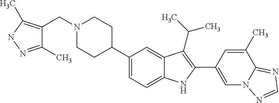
C1(C2CCN(CC3=C(C)NN=C3C)CC2)=CC=C2C(=C1)C(C(C)C)=C(C1=CN3C(=NC=N3)C(C)=C1)N2
